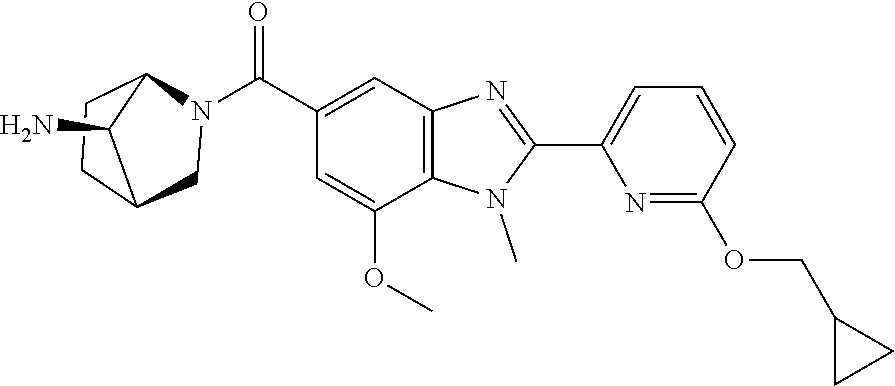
C1(C2=NC3=C(N2C)C(OC)=CC(C(N2CC4CCC2C4N)=O)=C3)=CC=CC(OCC2CC2)=N1
